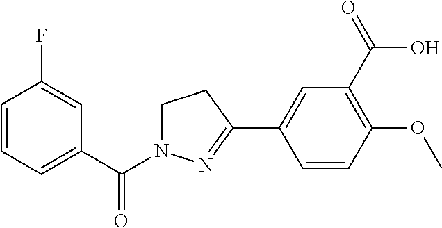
C1=CC=C(C(=O)N2CCC(C3=CC(C(=O)O)=C(OC)C=C3)=N2)C=C1F
